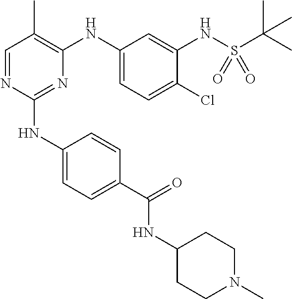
C1(NC2=CC=C(C(=O)NC3CCN(C)CC3)C=C2)=NC(NC2=CC=C(Cl)C(NS(C(C)(C)C)(=O)=O)=C2)=C(C)C=N1
